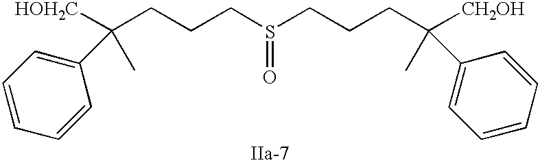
S(=O)(CCCC(C)([HOH2C])C1=CC=CC=C1)CCCC(C)([CH2OH])C1=CC=CC=C1
